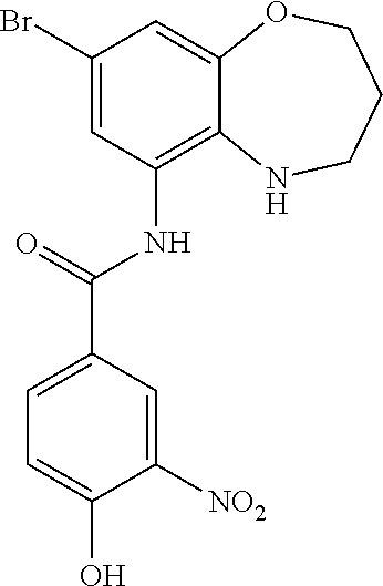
C1(Br)=CC(NC(C2=CC=C(O)C([NO2])=C2)=O)=C2C(=C1)OCCCN2
